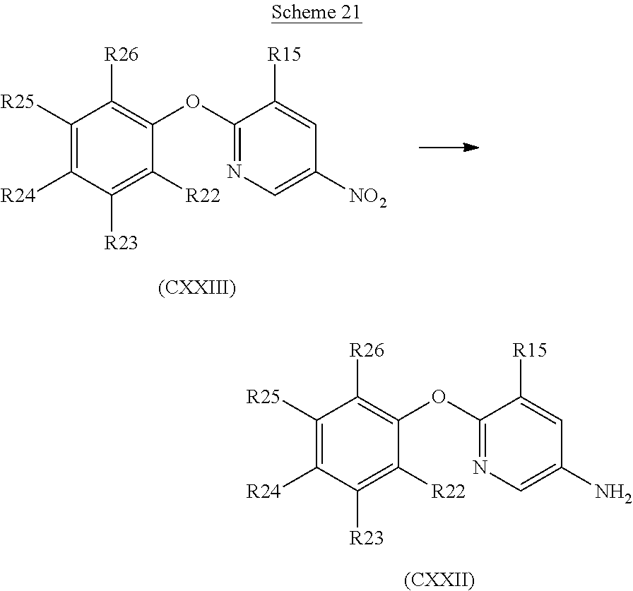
[(CXXIII)].C1([R25])=C([R24])C([R23])=C([R22])C(OC2=NC=C([NO2])C=C2[R15])=C1[R26].C1([R25])=C([R24])C([R23])=C([R22])C(OC2=NC=C(N)C=C2[R15])=C1[R26].[(CXXII)]
